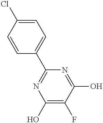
C1=CC(C2=NC(O)=C(F)C(O)=N2)=CC=C1Cl
